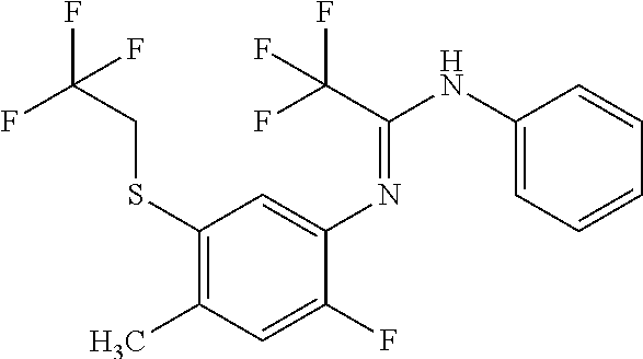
C1(SCC(F)(F)F)=C(C)C=C(F)C(N=C(NC2=CC=CC=C2)C(F)(F)F)=C1
